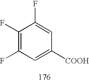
C1(F)=C(F)C=C([COOH])C=C1F
